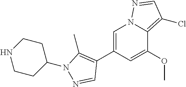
C1=C(C2=C(C)N(C3CCNCC3)N=C2)C=C(OC)C2=C(Cl)C=NN12
